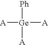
[A][Ge]([Ph])([A])[A]
